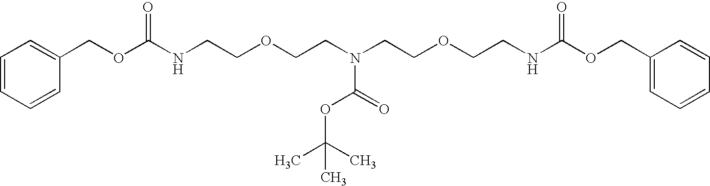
C1=C(COC(NCCOCCN(CCOCCNC(OCC2=CC=CC=C2)=O)C(=O)OC(C)(C)C)=O)C=CC=C1
